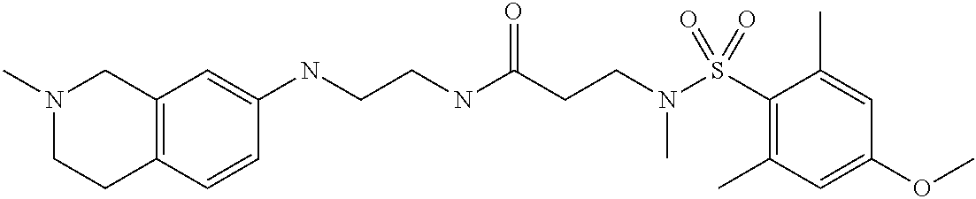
C12=C(C=C(NCCNC(CCN(S(C3=C(C)C=C(OC)C=C3C)(=O)=O)C)=O)C=C1)CN(C)CC2
